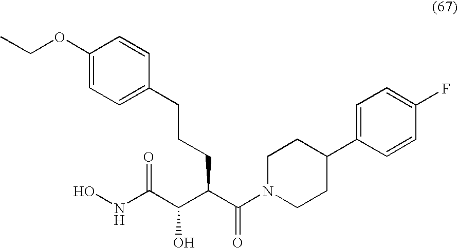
ONC(C(C(C(N1CCC(C2=CC=C(F)C=C2)CC1)=O)CCCC1=CC=C(OCC)C=C1)O)=O
